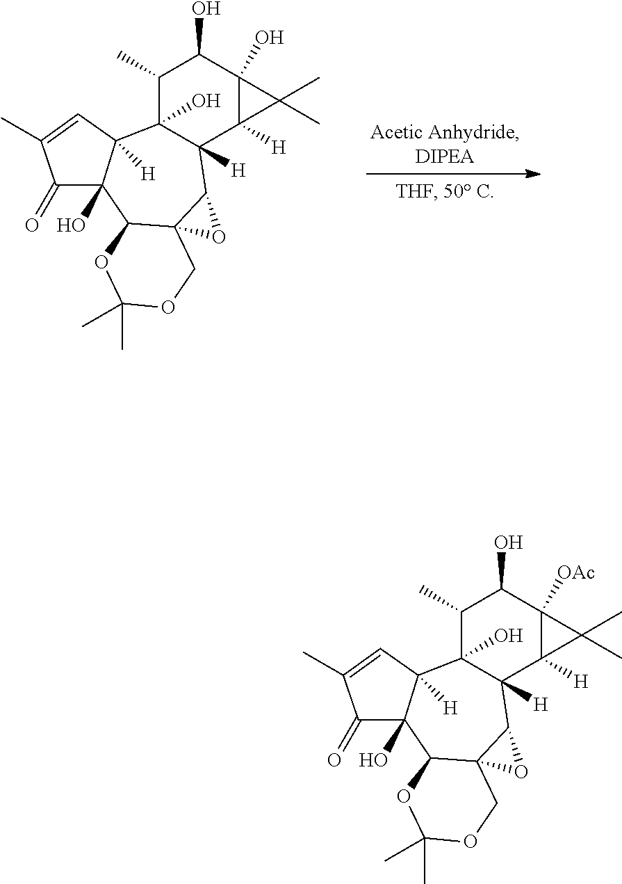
C1(C)C2(O)C([H])(C3([H])C(O)(C1O)C3(C)C)C1C3(C(C4(O)C2([H])C=C(C)C4=O)OC(C)(C)OC3)O1.C1(C)C2(O)C([H])(C3([H])C([OAc])(C1O)C3(C)C)C1C3(C(C4(O)C2([H])C=C(C)C4=O)OC(C)(C)OC3)O1
